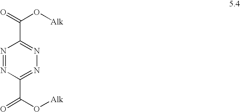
N1=C(C(=O)O[Alk])N=NC(C(O[Alk])=O)=N1
